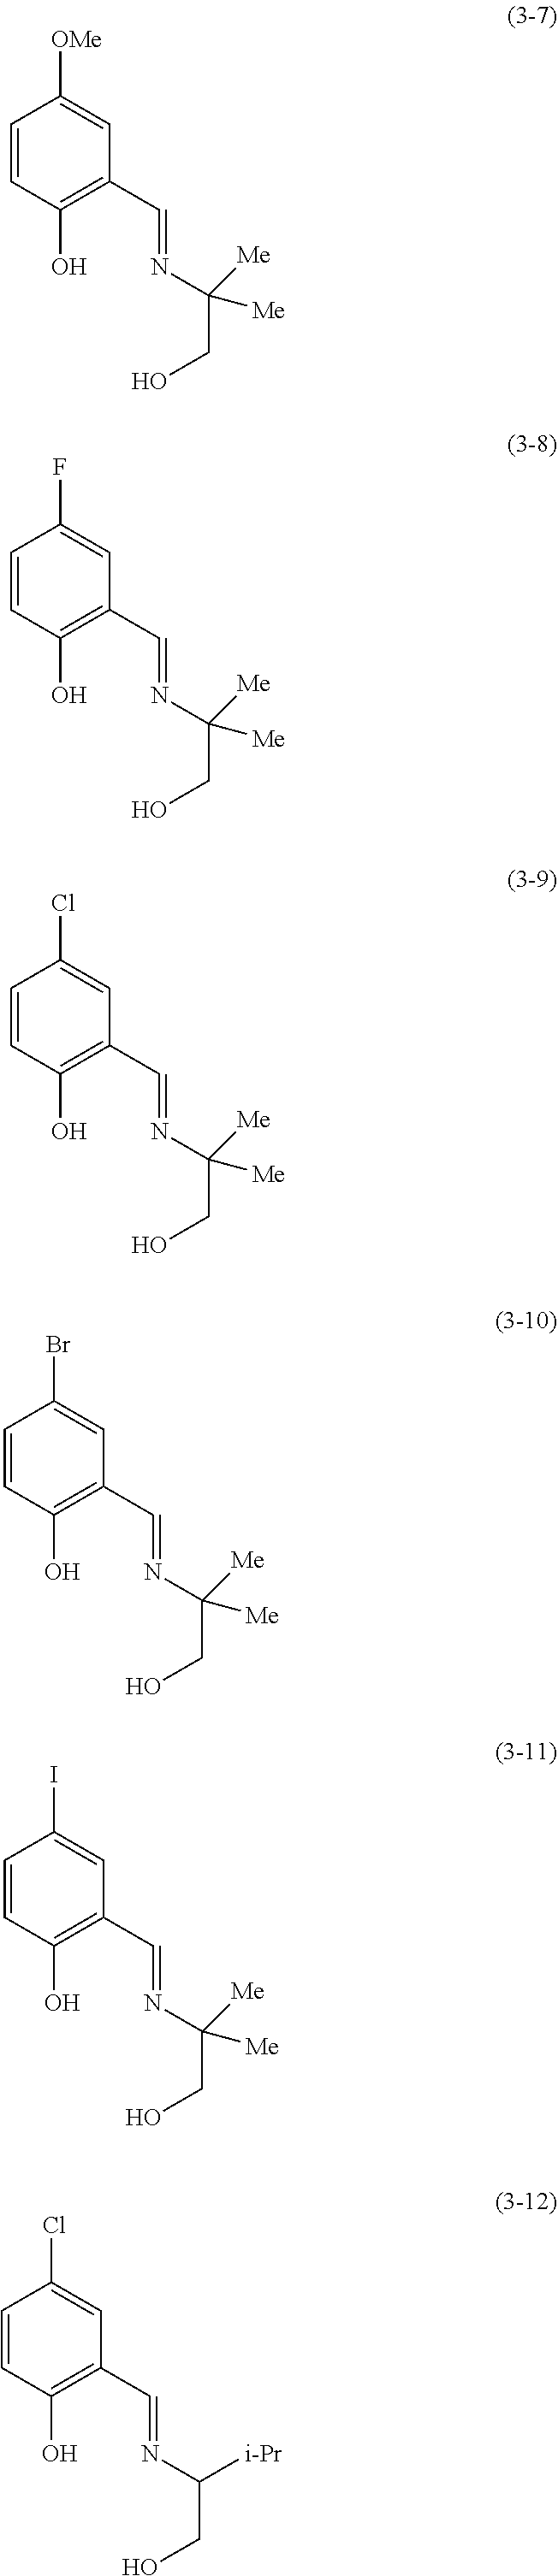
C1=CC(O)=C(C=NC(CO)([Me])[Me])C=C1[OMe].C1=CC(O)=C(C=NC(CO)([Me])[Me])C=C1F.C1=CC(O)=C(C=NC(CO)([Me])[Me])C=C1Cl.C1=CC(O)=C(C=NC(CO)([Me])[Me])C=C1Br.C1=CC(O)=C(C=NC(CO)([Me])[Me])C=C1I.C1=CC(O)=C(C=NC(CO)[i-Pr])C=C1Cl
